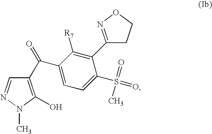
C1(C(=O)C2=CC=C(S(=O)(C)=O)C(C3=NOCC3)=C2[R7])=C(O)N(C)N=C1
